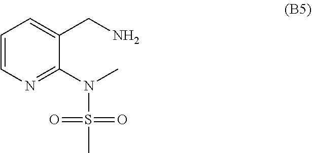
C1=CN=C(N(C)S(C)(=O)=O)C(CN)=C1
